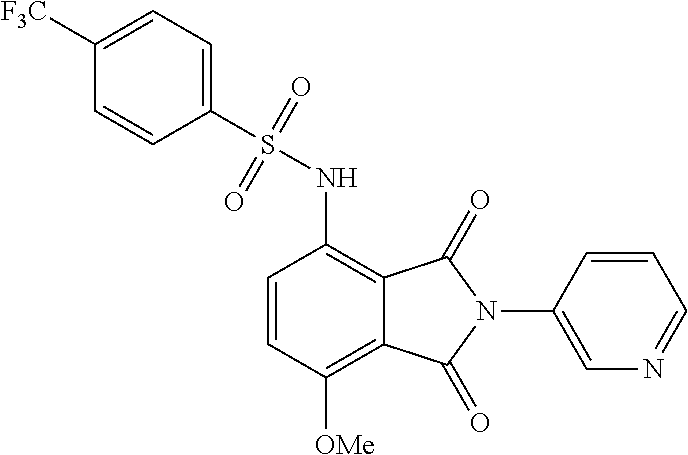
C1=CC([OMe])=C2C(=C1NS(C1=CC=C([F3C])C=C1)(=O)=O)C(=O)N(C1=CN=CC=C1)C2=O
